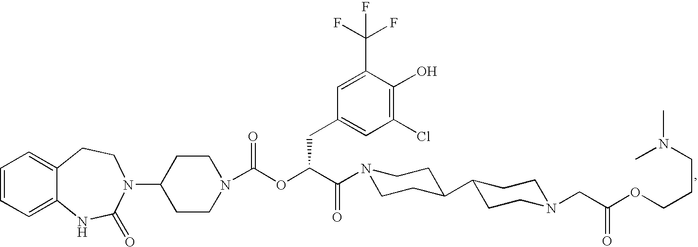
C1=CC=C2C(=C1)CCN(C1CCN(C(OC(C(=O)N3CCC(C4CCN(CC(OCCCN(C)C)=O)CC4)CC3)CC3=CC(Cl)=C(O)C(C(F)(F)F)=C3)=O)CC1)C(=O)N2
